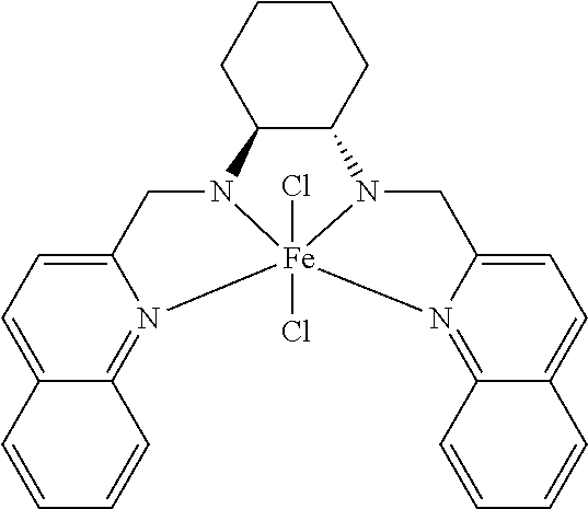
C1CCC2C(C1)N1CC3=CC=C4C(=N3[Fe]13(Cl)(Cl)N2CC1=CC=C2C(=N13)C=CC=C2)C=CC=C4
